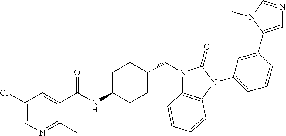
C1(Cl)=CN=C(C)C(C(NC2CCC(CN3C4=C(N(C5=CC=CC(C6=CN=CN6C)=C5)C3=O)C=CC=C4)CC2)=O)=C1
